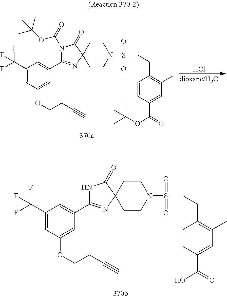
C1(C(F)(F)F)=CC(OCCC#C)=CC(C2=NC3(C(=O)N2)CCN(S(=O)(=O)CCC2=C(C)C=C(C(=O)O)C=C2)CC3)=C1.Cl.C1(C(F)(F)F)=CC(OCCC#C)=CC(C2=NC3(C(=O)N2C(=O)OC(C)(C)C)CCN(S(=O)(=O)CCC2=C(C)C=C(C(=O)OC(C)(C)C)C=C2)CC3)=C1
